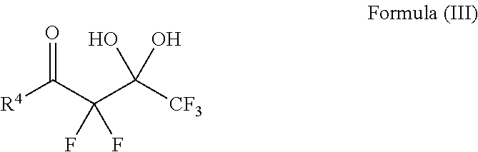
C(C(C([CF3])(O)O)(F)F)([R4])=O
